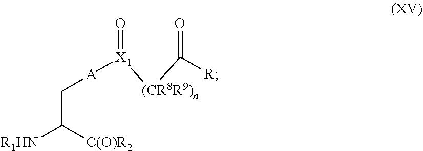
[R1HN]C([C(O)R2])C[A][X1](=O)[(CR8R9)n]C([R])=O
